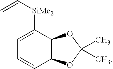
C12C(C([SiMe2]C=C)=CC=C1)OC(C)(C)O2
